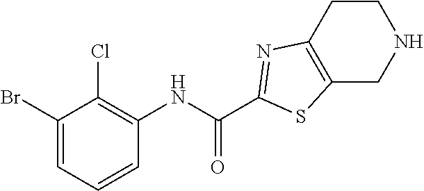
BrC1=CC=CC(NC(C2=NC3=C(CNCC3)S2)=O)=C1Cl
